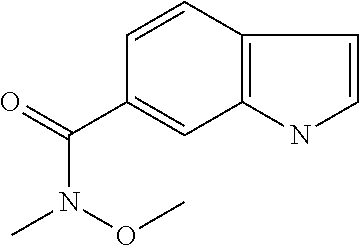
C1=CC2=C(N1)C=C(C(=O)N(OC)C)C=C2
